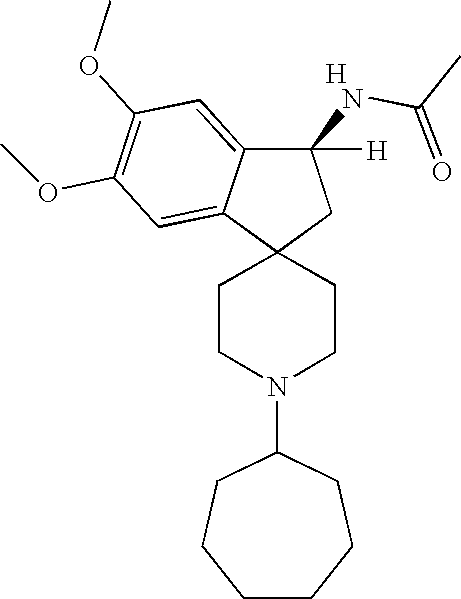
C1CN(C2CCCCCC2)CCC12CC(NC(C)=O)([H])C1=CC(OC)=C(OC)C=C21.[H]
